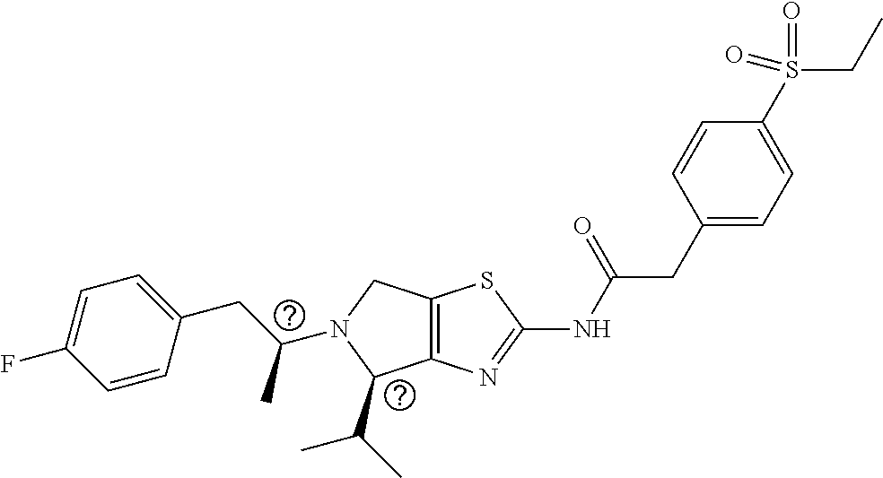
C12=C(N=C(NC(CC3=CC=C(S(CC)(=O)=O)C=C3)=O)S1)C(C(C)C)N(C(CC1=CC=C(F)C=C1)C)C2
